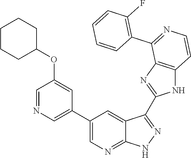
C1=NC=C(C2=CN=C3C(=C2)C(C2=NC4=C(N2)C=CN=C4C2=C(F)C=CC=C2)=N[N H]3)C=C1OC1CCCCC1
